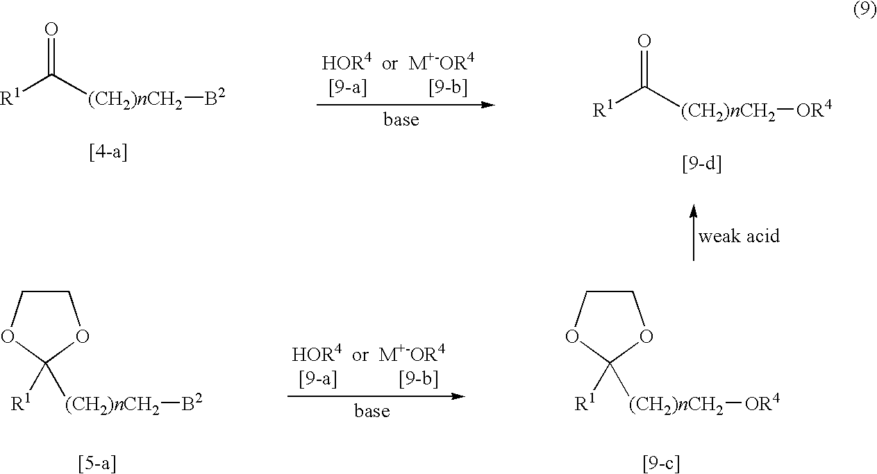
[R1]C([(CH2)nCH2][B2])=O.[R1]C([(CH2)nCH2][OR4])=O.C1COC([R1])([(CH2)nCH2][B2])O1.C1COC([R1])([(CH2)nCH2][OR4])O1
